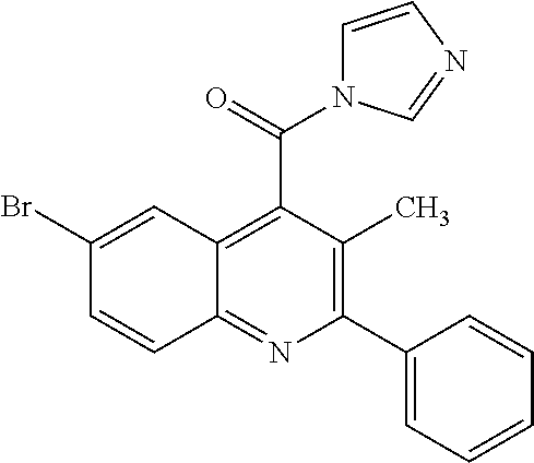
C1(Br)=CC2=C(C(=O)N3C=CN=C3)C(C)=C(C3=CC=CC=C3)N=C2C=C1
